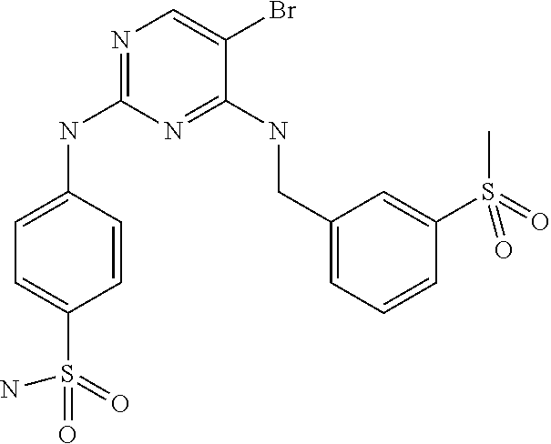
C1=C(NC2=NC=C(Br)C(NCC3=CC=CC(S(C)(=O)=O)=C3)=N2)C=CC(S(=O)(N)=O)=C1
